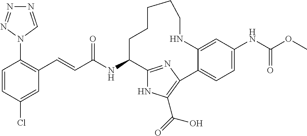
C(C(NC1C2=NC(=C(C(=O)O)N2)C2=CC=C(NC(OC)=O)C=C2NCCCCC1)=O)=CC1=C(N2C=NN=N2)C=CC(Cl)=C1
